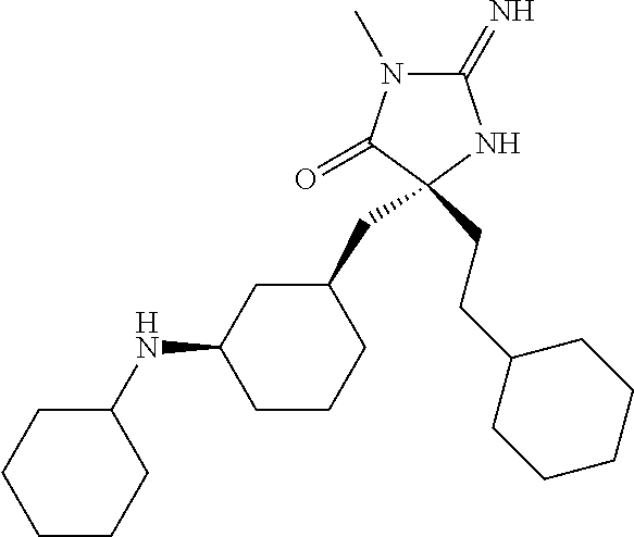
C1(=N)N(C)C(=O)C(CC2CC(NC3CCCCC3)CCC2)(CCC2CCCCC2)N1
